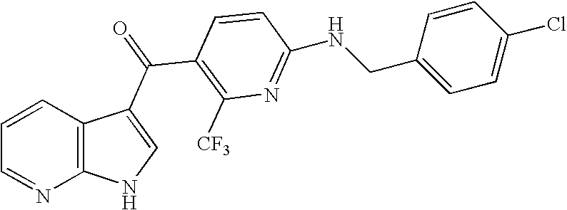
C1=NC2=C(C=C1)C(C(C1=C([CF3])N=C(NCC3=CC=C(Cl)C=C3)C=C1)=O)=CN2
